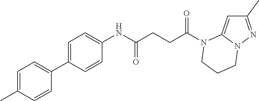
C1(C)=NN2C(=C1)N(C(CCC(NC1=CC=C(C3=CC=C(C)C=C3)C=C1)=O)=O)CCC2
